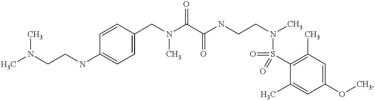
C1(CN(C(C(NCCN(C)S(C2=C(C)C=C(OC)C=C2C)(=O)=O)=O)=O)C)=CC=C(NCCN(C)C)C=C1
